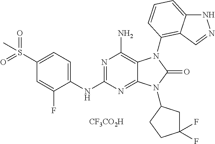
C1(NC2=NC(N)=C3C(=N2)N(C2CC(F)(F)CC2)C(=O)N3C2=C3C(=CC=C2)NN=C3)=CC=C(S(=O)(=O)C)C=C1F.[CF3CO2H]
